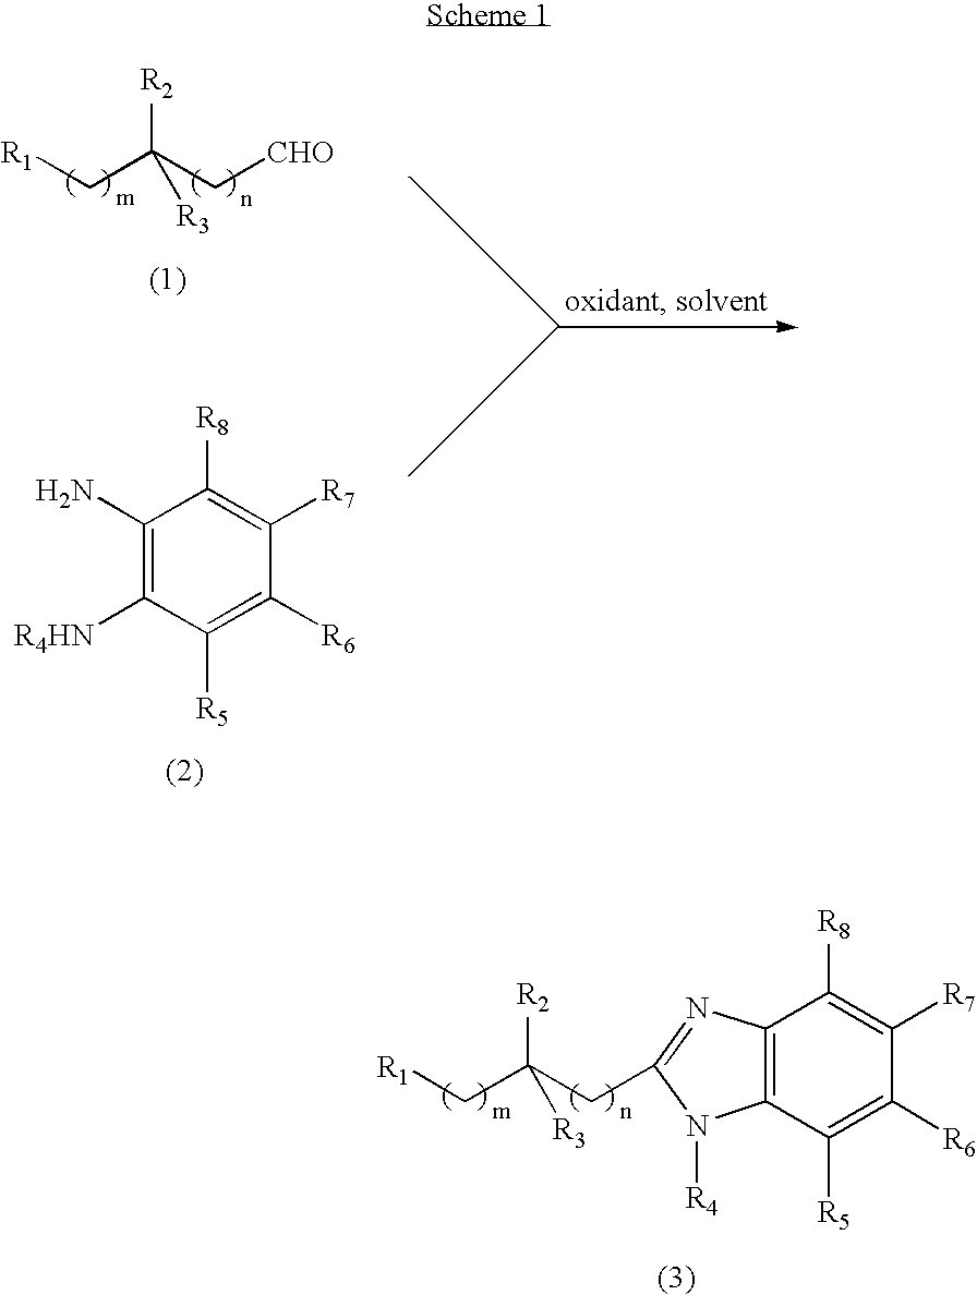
[R1]CC(C[CHO])([R2])[R3].C1(N)=C([R4HN])C([R5])=C([R6])C([R7])=C1[R8].C12=C(C([R5])=C([R6])C([R7])=C1[R8])N([R4])C(CC(C[R1])([R2])[R3])=N2
